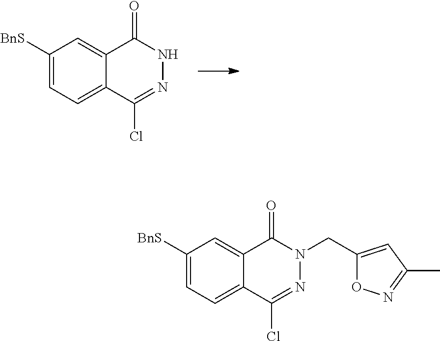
C1([BnS])=CC=C2C(=C1)C(=O)NN=C2Cl.C1([BnS])=CC=C2C(=C1)C(=O)N(CC1=CC(C)=NO1)N=C2Cl
